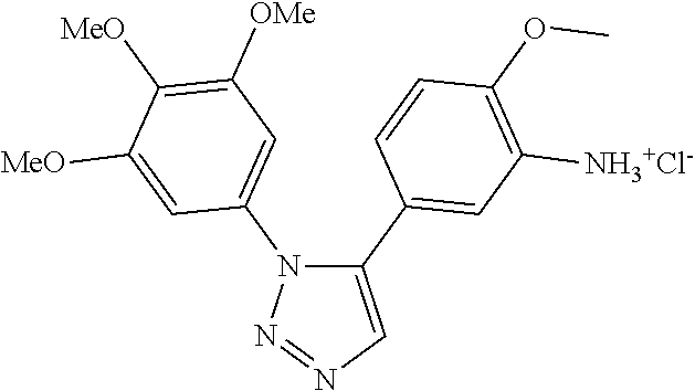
C1(C2=CC([NH3+Cl-])=C(OC)C=C2)=CN=NN1C1=CC([OMe])=C([MeO])C([MeO])=C1
